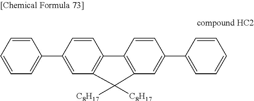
C1=CC=C(C2=CC3=C(C=C2)C2=C(C=C(C4=CC=CC=C4)C=C2)C3([C8H17])[C8H17])C=C1
